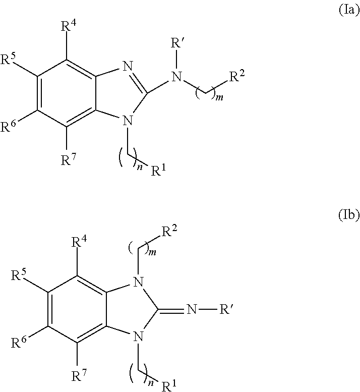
C1([R5])=C([R6])C([R7])=C2C(=C1[R4])N=C(N(C[R2])[R])N2C[R1].C1([R5])=C([R6])C([R7])=C2C(=C1[R4])N(C[R2])C(=N[R])N2C[R1]
